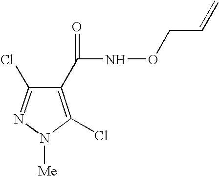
C1(C(NOCC=C)=O)=C(Cl)N([Me])N=C1Cl
